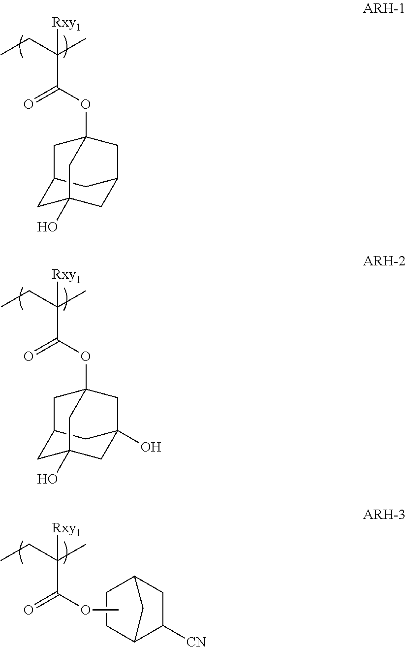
CCC(C)([Rxy1])C(=O)OC12CC3CC(C1)CC(O)(C2)C3.CCC(C)([Rxy1])C(=O)OC12CC3CC(O)(C1)CC(O)(C2)C3.CCC(C)([Rxy1])C(=O)OC.C1CC2C([CN])CC1C2
